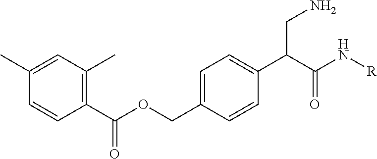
C1(C)=CC(C)=C(C(OCC2=CC=C(C(CN)C(N[R])=O)C=C2)=O)C=C1
